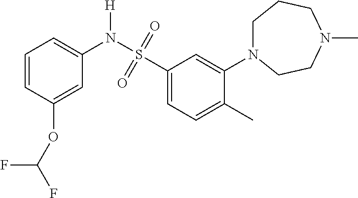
C1=C(OC(F)F)C=CC=C1N(S(C1=CC=C(C)C(N2CCCN(C)CC2)=C1)(=O)=O)[H]
